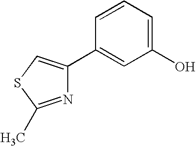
C1(C2=CSC(C)=N2)=CC(O)=CC=C1
